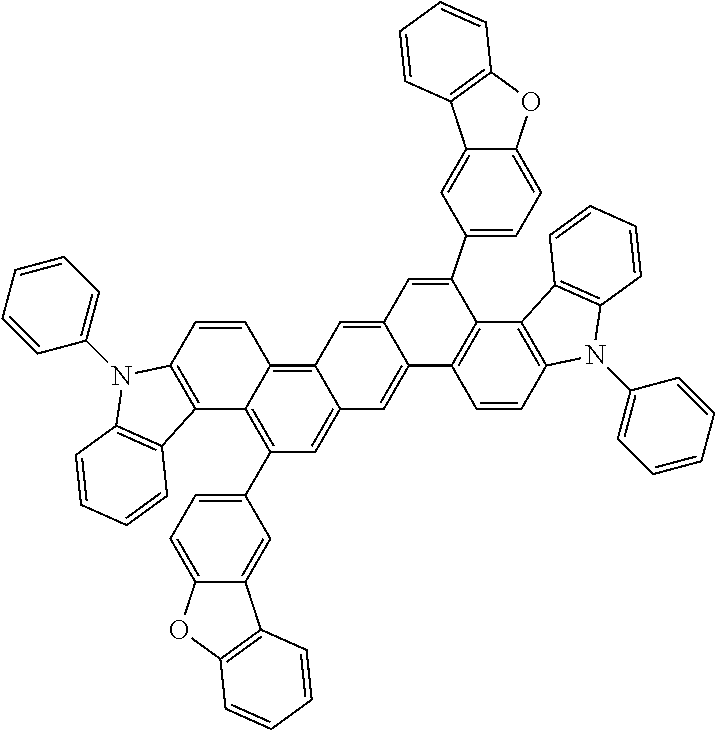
C12=C(C=CC3=C4C(=CC(C5=CC=C6C(=C5)C5=C(O6)C=CC=C5)=C13)C=C1C(=C4)C=C(C3=CC=C4C(=C3)C3=C(O4)C=CC=C3)C3=C1C=CC1=C3C3=C(N1C1=CC=CC=C1)C=CC=C3)N(C1=CC=CC=C1)C1=C2C=CC=C1
